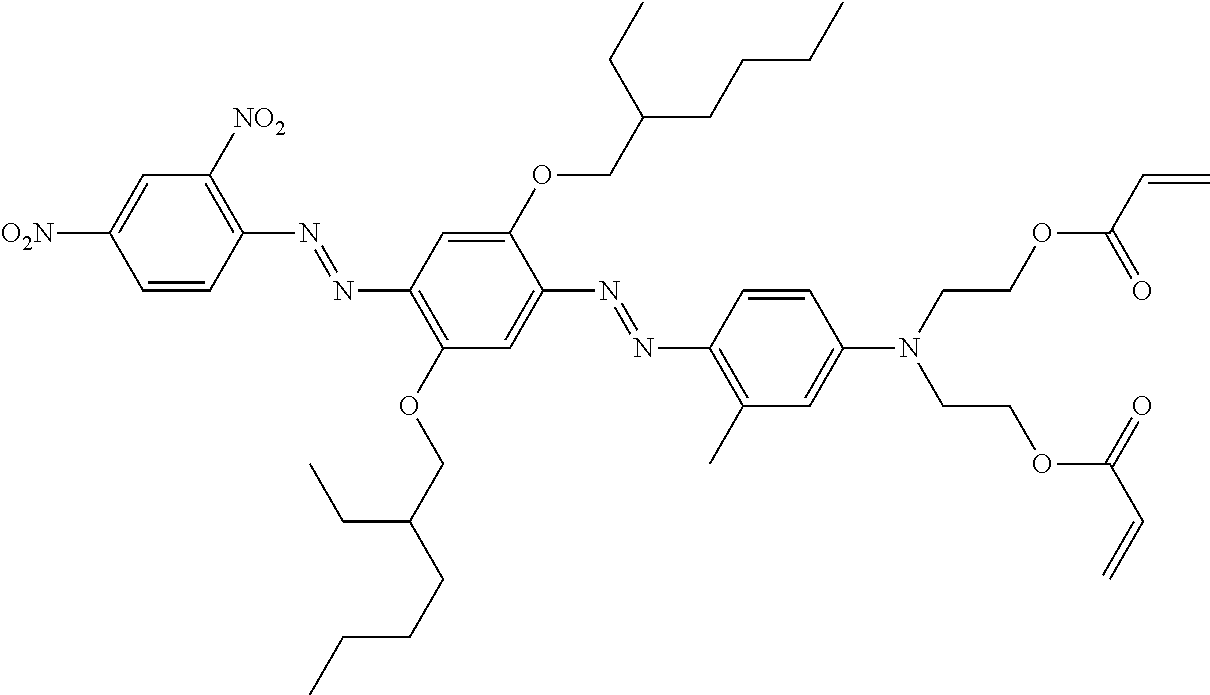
C1=CC(N=NC2=C(OCC(CC)CCCC)C=C(N=NC3=C(C)C=C(N(CCOC(C=C)=O)CCOC(C=C)=O)C=C3)C(OCC(CCCC)CC)=C2)=C([NO2])C=C1[O2N]
